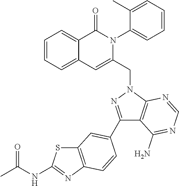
C1=CC=C2C(=C1)C(=O)N(C1=CC=CC=C1C)C(CN1C3=C(C(N)=NC=N3)C(C3=CC4=C(N=C(NC(C)=O)S4)C=C3)=N1)=C2
